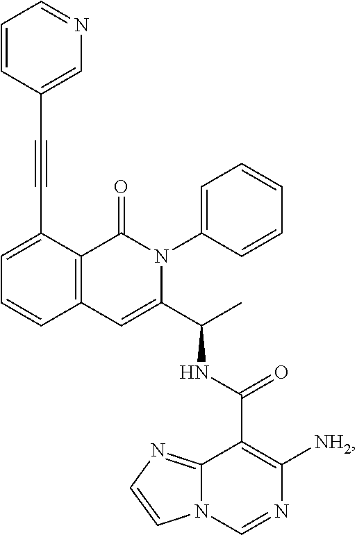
C1=C(C#CC2=CN=CC=C2)C2=C(C=C1)C=C(C(C)NC(=O)C1=C([NH2])N=CN3C1=NC=C3)N(C1=CC=CC=C1)C2=O
